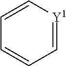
C1=C[Y1]=CC=C1
